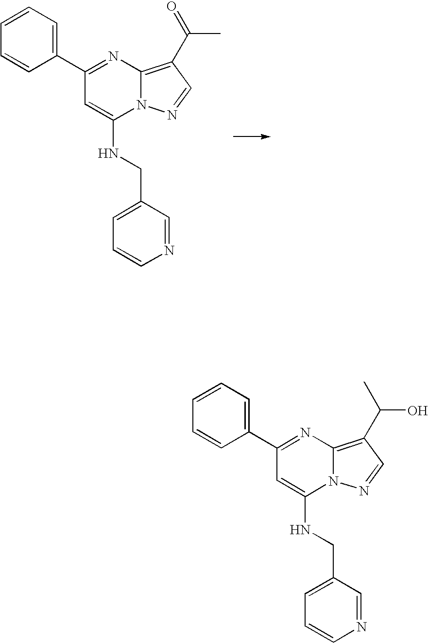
C1=CC=C(C2=NC3=C(C(O)C)C=NN3C(NCC3=CC=CN=C3)=C2)C=C1.C1=CC=C(C2=NC3=C(C(C)=O)C=NN3C(NCC3=CC=CN=C3)=C2)C=C1
